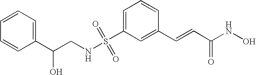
S(C1=CC=CC(C=CC(NO)=O)=C1)(NCC(C1=CC=CC=C1)O)(=O)=O
